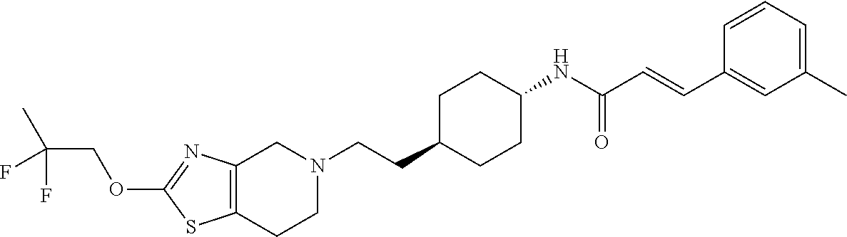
C12=C(CCN(CCC3CCC(NC(C=CC4=CC(C)=CC=C4)=O)CC3)C1)SC(OCC(C)(F)F)=N2
